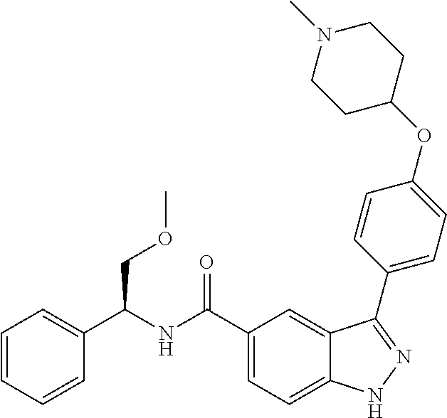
C1=CC=CC(C(NC(C2=CC=C3C(=C2)C(C2=CC=C(OC4CCN(C)CC4)C=C2)=NN3)=O)COC)=C1
